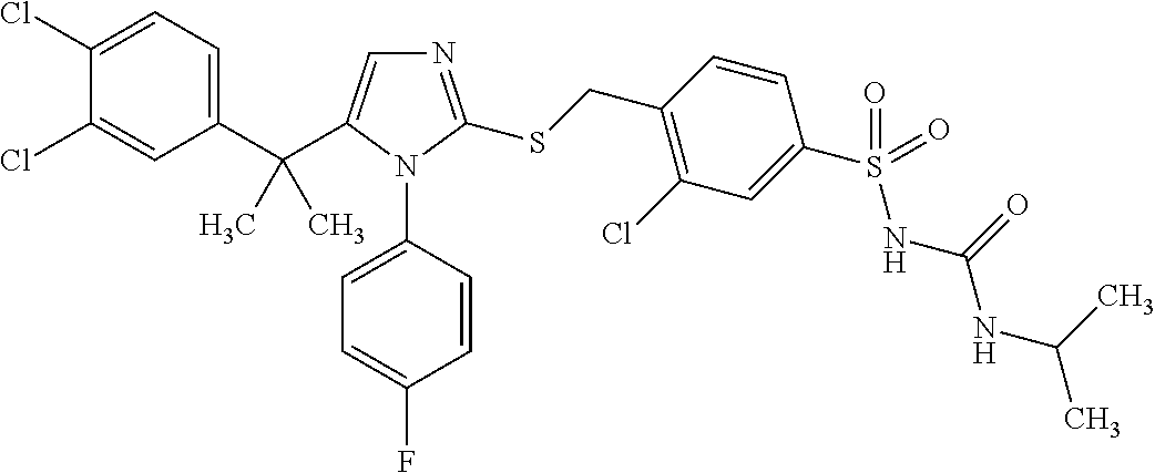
C1(C(C)(C)C2=CN=C(SCC3=C(Cl)C=C(S(=O)(NC(NC(C)C)=O)=O)C=C3)N2C2=CC=C(F)C=C2)=CC=C(Cl)C(Cl)=C1
